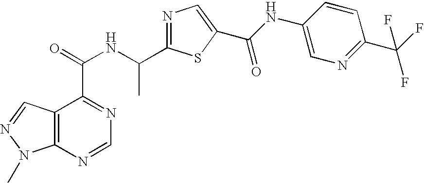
C12=C(N=CN=C1C(=O)NC(C1=NC=C(C(NC3=CN=C(C(F)(F)F)C=C3)=O)S1)C)N(C)N=C2
